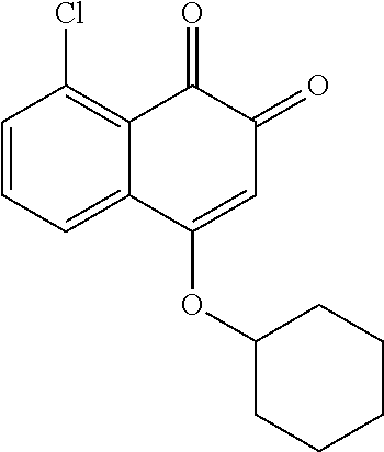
C1=CC=C2C(=C1Cl)C(=O)C(=O)C=C2OC1CCCCC1
